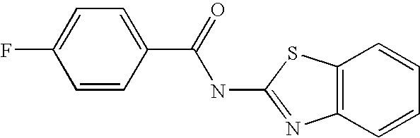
C1(C(NC2=NC3=C(C=CC=C3)S2)=O)=CC=C(F)C=C1
